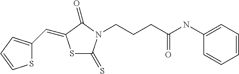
S1C(C=C2SC(=S)N(CCCC(NC3=CC=CC=C3)=O)C2=O)=CC=C1
